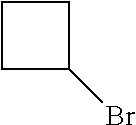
C1C(Br)CC1
